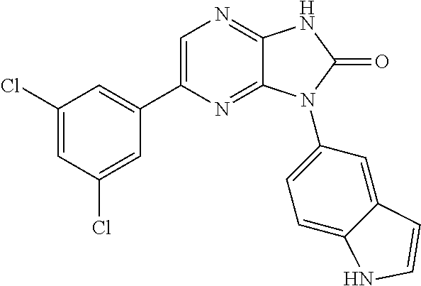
C1(Cl)=CC(Cl)=CC(C2=CN=C3C(=N2)N(C2=CC=C4C(=C2)C=CN4)C(=O)N3)=C1
